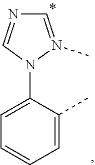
C1=C(N2N(C)=CN=C2)C(C)=CC=C1
